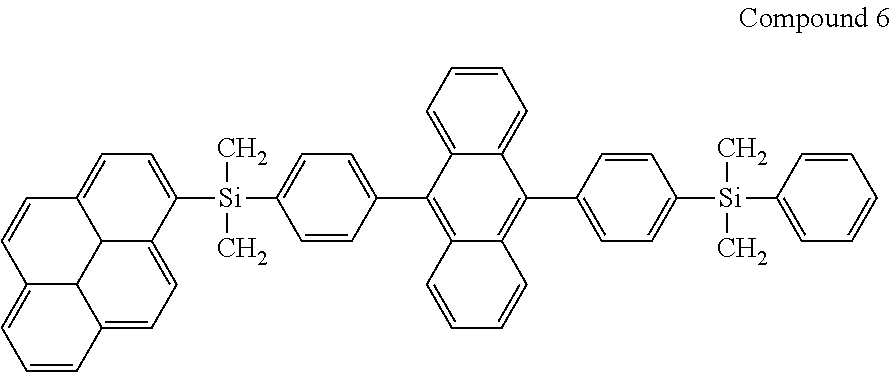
C12=CC=CC3=CC=C4C(C13)C(=CC=C4[Si](C)(C)C1=CC=C(C3=C4C(=C(C5=CC=C([Si](C)(C)C6=CC=CC=C6)C=C5)C5=CC=CC=C35)C=CC=C4)C=C1)C=C2
